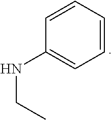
C1=CC=CC=C1NCC
